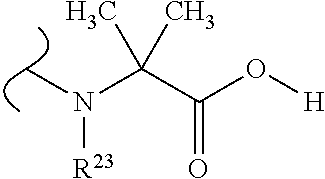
CN(C(C(O[H])=O)(C)C)[R23]
